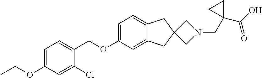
CCOC1=CC=C(COC2=CC=C3C(=C2)CC2(C3)CN(CC3(C(O)=O)CC3)C2)C(Cl)=C1
